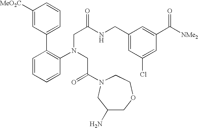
C1=CC=CC(N(CC(=O)N2CCOCC(N)C2)CC(=O)NCC2=CC(Cl)=CC(C([NMe2])=O)=C2)=C1C1=CC=CC([MeO2C])=C1
